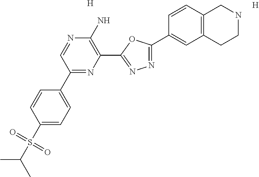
[H].C1(S(C(C)C)(=O)=O)=CC=C(C2=NC(C3=NN=C(C4=CC5=C(C=C4)CNCC5)O3)=C(N)N=C2)C=C1.[H]
